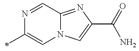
N1=CC2=NC(C(=O)N)=CN2C=C1C
